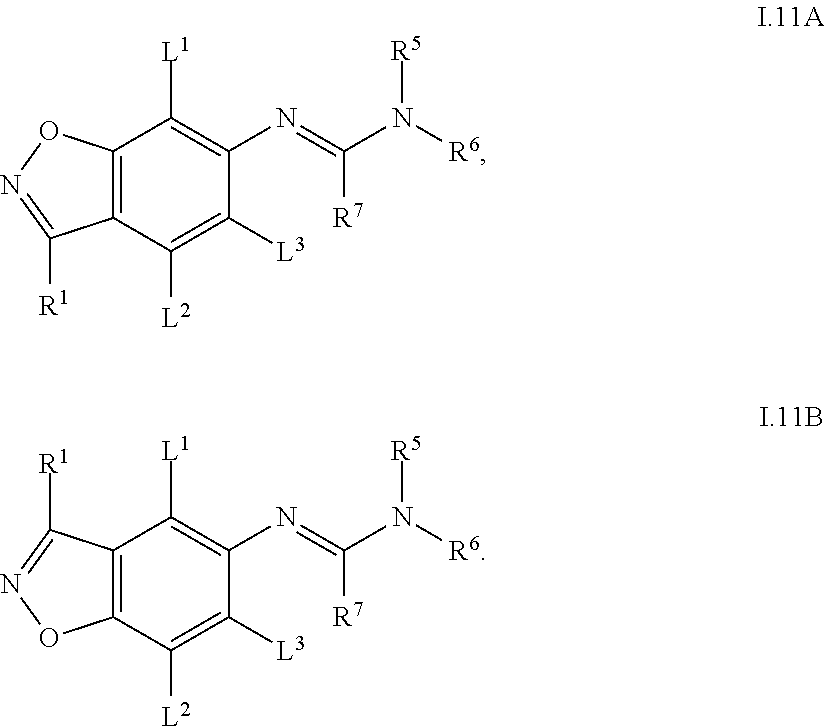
C12=C(C([L2])=C([L3])C(N=C(N([R6])[R5])[R7])=C1[L1])C([R1])=NO2.C12=C(C([L2])=C([L3])C(N=C(N([R6])[R5])[R7])=C1[L1])ON=C2[R1]
